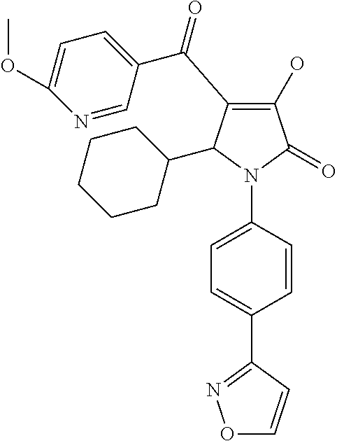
C1(C(=O)C2=CC=C(OC)N=C2)=C(O)C(=O)N(C2=CC=C(C3=NOC=C3)C=C2)C1C1CCCCC1
